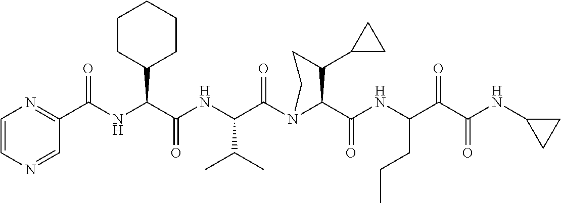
C1=CN=CC(C(NC(C(NC(C(N2C(C(NC(C(C(NC3CC3)=O)=O)CCC)=O)C(C3CC3)CC2)=O)C(C)C)=O)C2CCCCC2)=O)=N1
